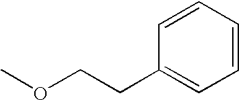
C1=CC=CC(CCOC)=C1
